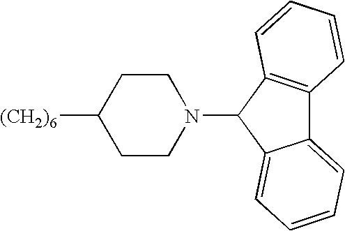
[(CH2)6]C1CCN(C2C3=CC=CC=C3C3=C2C=CC=C3)CC1
